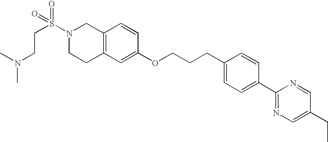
C1(OCCCC2=CC=C(C3=NC=C(CC)C=N3)C=C2)=CC2=C(C=C1)CN(S(=O)(=O)CCN(C)C)CC2
